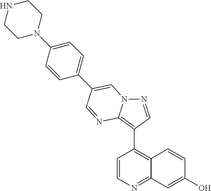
C1=CN=C2C(=C1C1=C3N(N=C1)C=C(C1=CC=C(N4CCNCC4)C=C1)C=N3)C=CC(O)=C2
